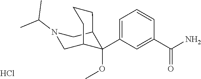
C1(C(N)=O)=CC(C2(OC)C3CN(C(C)C)CC2CCC3)=CC=C1.Cl
